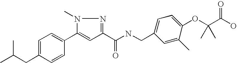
C1=C(CC(C)C)C=CC(C2=CC(C(NCC3=CC=C(OC(C(O)=O)(C)C)C(C)=C3)=O)=NN2C)=C1
